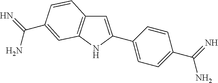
C1=C(C2=CC=C(C(=N)N)C=C2)NC2=C1C=CC(C(=N)N)=C2
